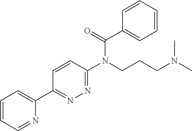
C1=CC=NC(C2=NN=C(N(CCCN(C)C)C(=O)C3=CC=CC=C3)C=C2)=C1
